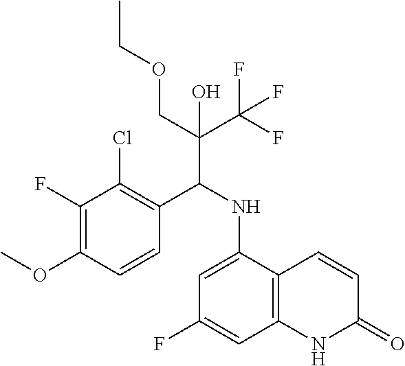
C1=CC(OC)=C(F)C(Cl)=C1C(NC1=CC(F)=CC2=C1C=CC(=O)N2)C(COCC)(C(F)(F)F)O
